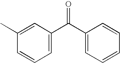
C1=CC=C(C(C2=CC=CC=C2)=O)C=C1C
